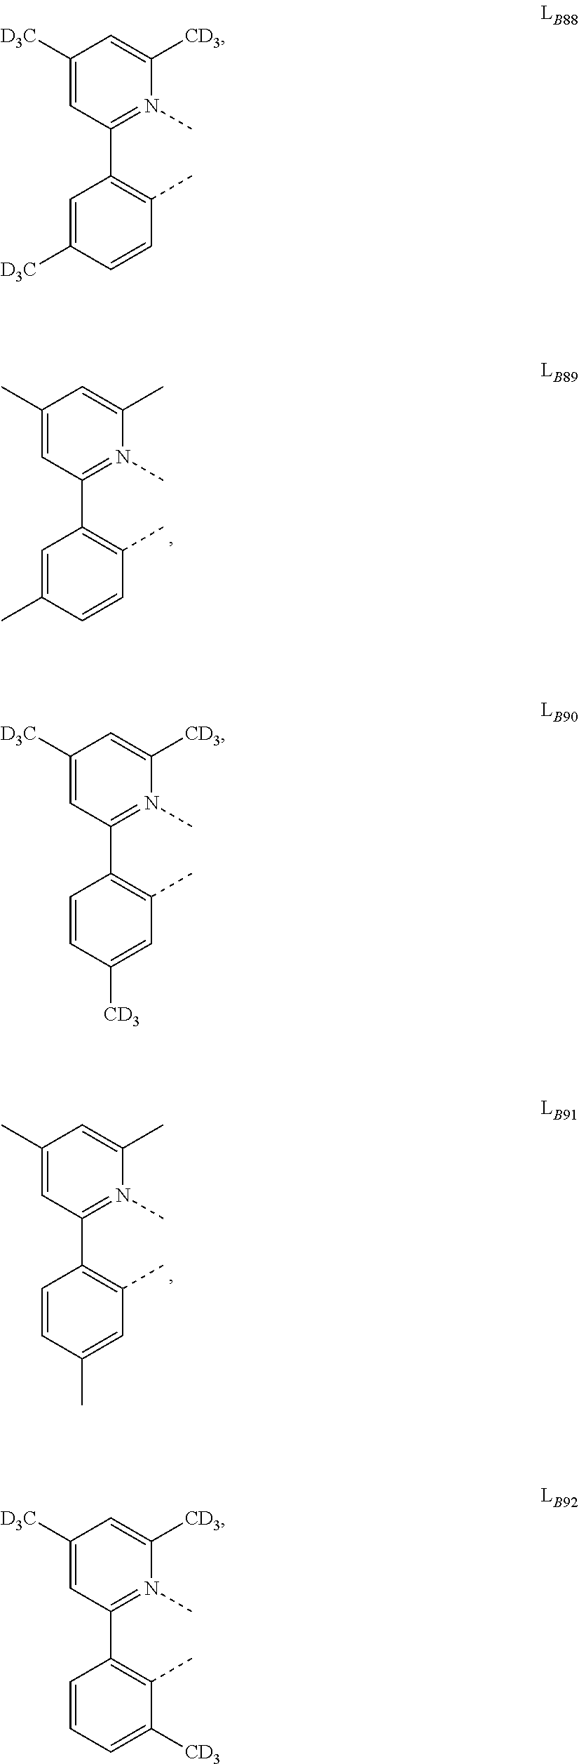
C1(C)=CC(C2=C(C)C=CC(C)=C2)=N(C)C(C)=C1.C1(C)=CC(C2=C(C)C=C(C)C=C2)=N(C)C(C)=C1.C1([D3C])=CC(C2=C(C)C=CC([D3C])=C2)=N(C)C([CD3])=C1.C1([D3C])=CC(C2=C(C)C=C([CD3])C=C2)=N(C)C([CD3])=C1.C1([D3C])=CC(C2=C(C)C([CD3])=CC=C2)=N(C)C([CD3])=C1
